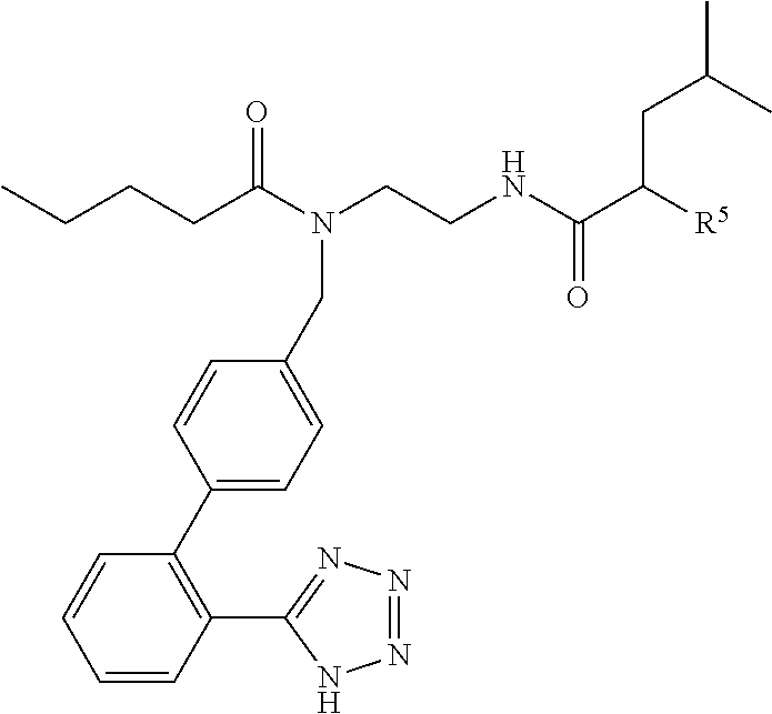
C(N(C(CCCC)=O)CCNC(C([R5])CC(C)C)=O)C1=CC=C(C2=C(C3=NN=NN3)C=CC=C2)C=C1
